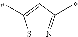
S1N=C(C)C=C1C
